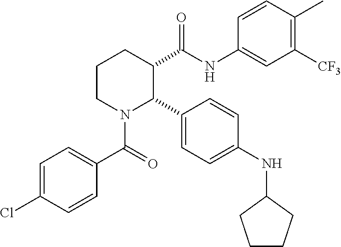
C1CN(C(=O)C2=CC=C(Cl)C=C2)C(C2=CC=C(NC3CCCC3)C=C2)C(C(NC2=CC([CF3])=C(C)C=C2)=O)C1
